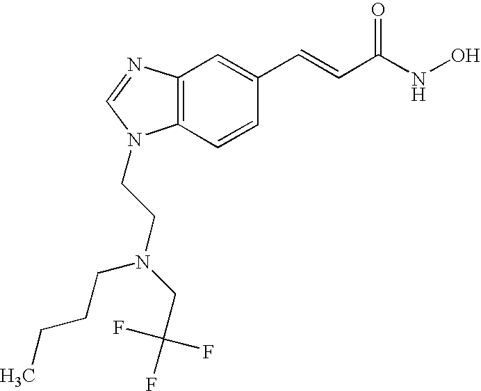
C12=C(C=CC(C=CC(NO)=O)=C1)N(CCN(CCCC)CC(F)(F)F)C=N2
